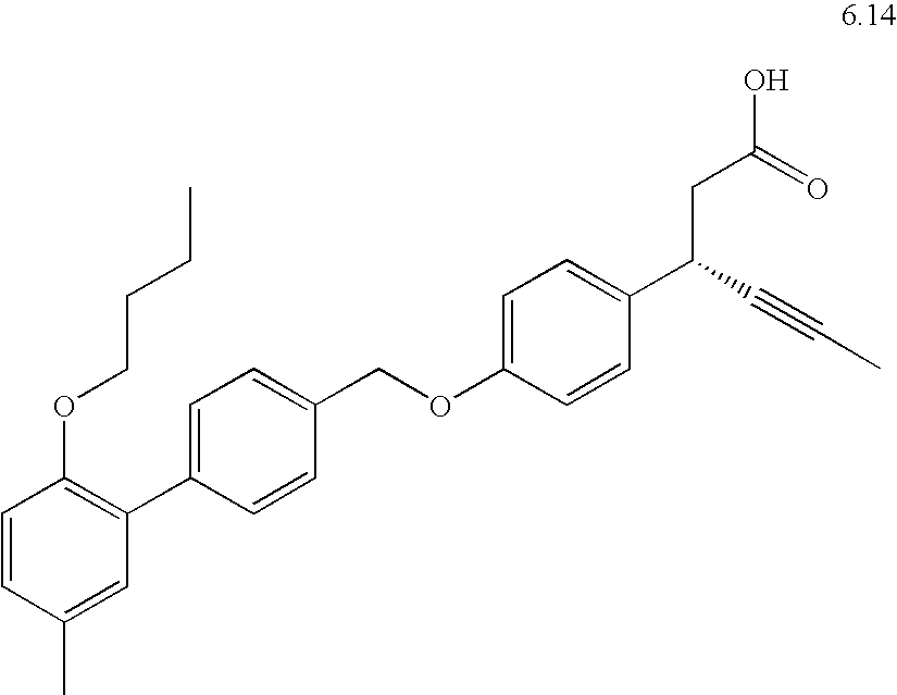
C1=CC(C)=CC(C2=CC=C(COC3=CC=C(C(C#CC)CC(O)=O)C=C3)C=C2)=C1OCCCC
